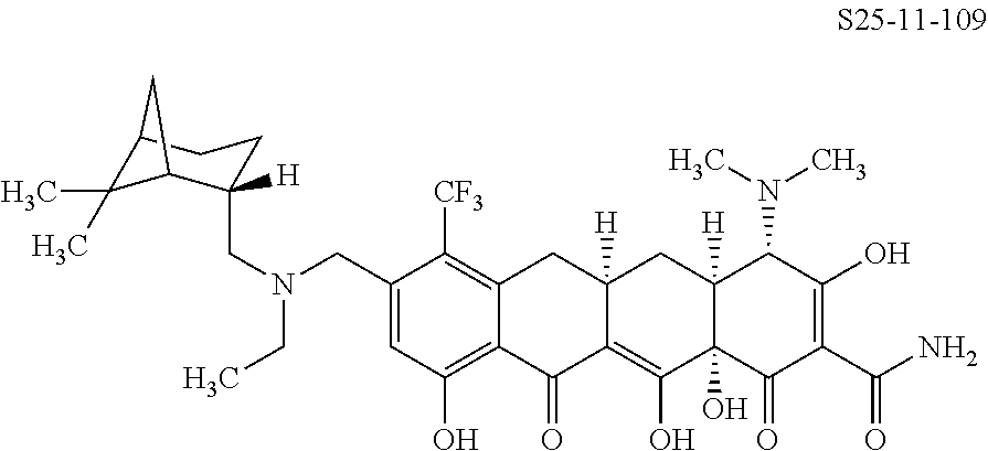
C1(CN(CC2([H])C3C(C)(C)C(CC2)C3)CC)=CC(O)=C2C(=C1[CF3])CC1([H])C(=C(O)C3(O)C([H])(C1)C(N(C)C)C(O)=C(C(N)=O)C3=O)C2=O
